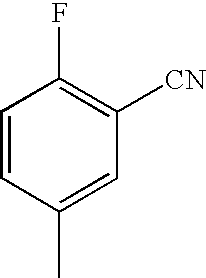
C1=CC(C)=CC([CN])=C1F
